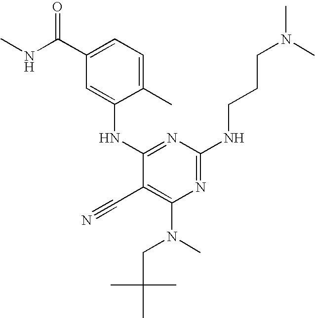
C1(C)=CC=C(C(=O)NC)C=C1NC1=NC(NCCCN(C)C)=NC(N(CC(C)(C)C)C)=C1C#N
